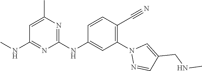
C1=C(C)N=C(NC2=CC(N3N=CC(CNC)=C3)=C(C#N)C=C2)N=C1NC
